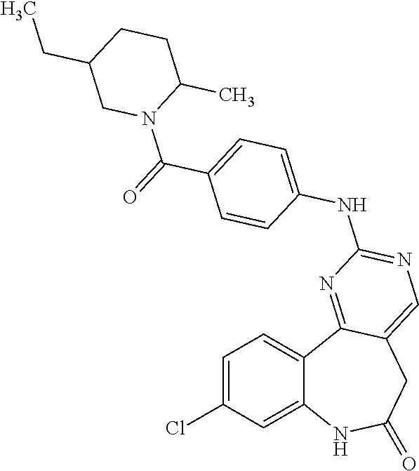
C1=C(Cl)C=C2C(=C1)C1=NC(NC3=CC=C(C(=O)N4C(C)CCC(CC)C4)C=C3)=NC=C1CC(=O)N2
